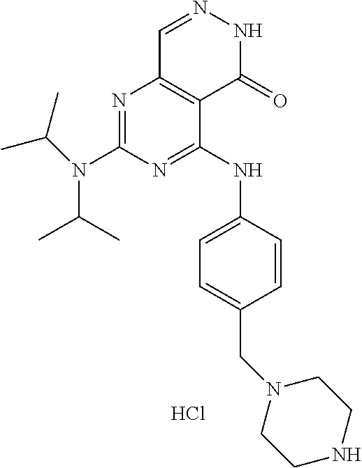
N1=C(N(C(C)C)C(C)C)N=C(NC2=CC=C(CN3CCNCC3)C=C2)C2=C1C=NNC2=O.Cl
